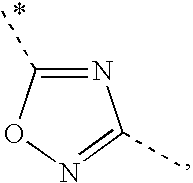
N1=C(C)ON=C1C
